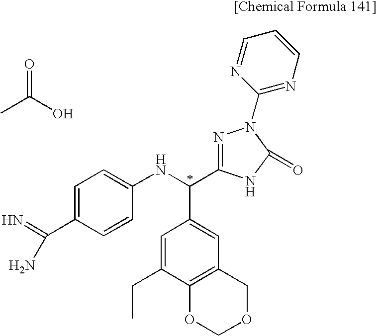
C1=CC=NC(N2N=C(C(NC3=CC=C(C(N)=N)C=C3)C3=CC4=C(C(CC)=C3)OCOC4)NC2=O)=N1.C(C)(O)=O
